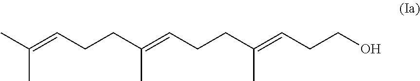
C(CC(=CCCC(=CCCO)C)C)C=C(C)C
